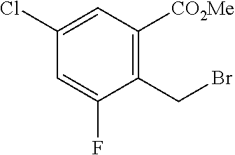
C1(Cl)=CC([CO2Me])=C(CBr)C(F)=C1
